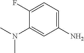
C1(F)=CC=C(N)C=C1N(C)C
